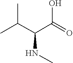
C(C(NC)C(O)=O)(C)C
